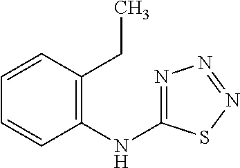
C1=CC(CC)=C(NC2=NN=NS2)C=C1
